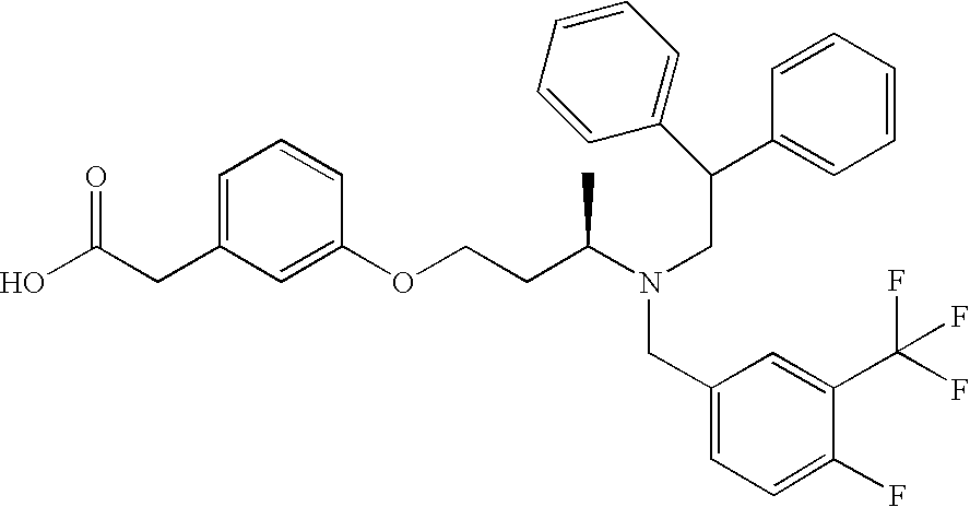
C(CC1=CC=CC(OCCC(N(CC(C2=CC=CC=C2)C2=CC=CC=C2)CC2=CC=C(F)C(C(F)(F)F)=C2)C)=C1)(O)=O
